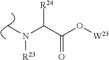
C(C(O[W23])=O)([R24])N([R23])C
